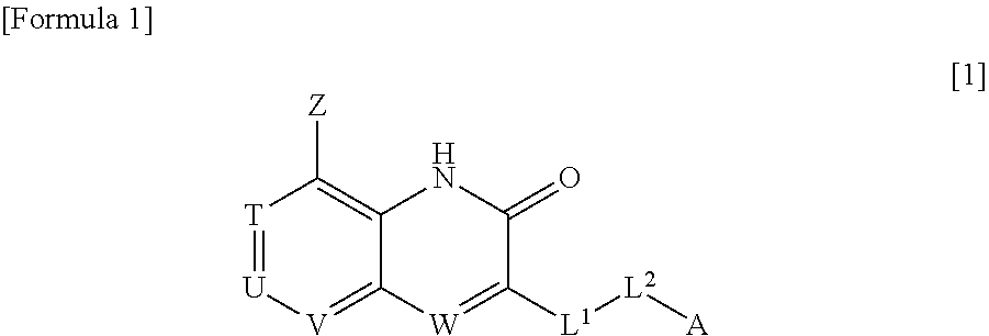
[T]1=[U][V]=C2C(=C1[Z])NC(=O)C([L1][L2][A])=[W]2
